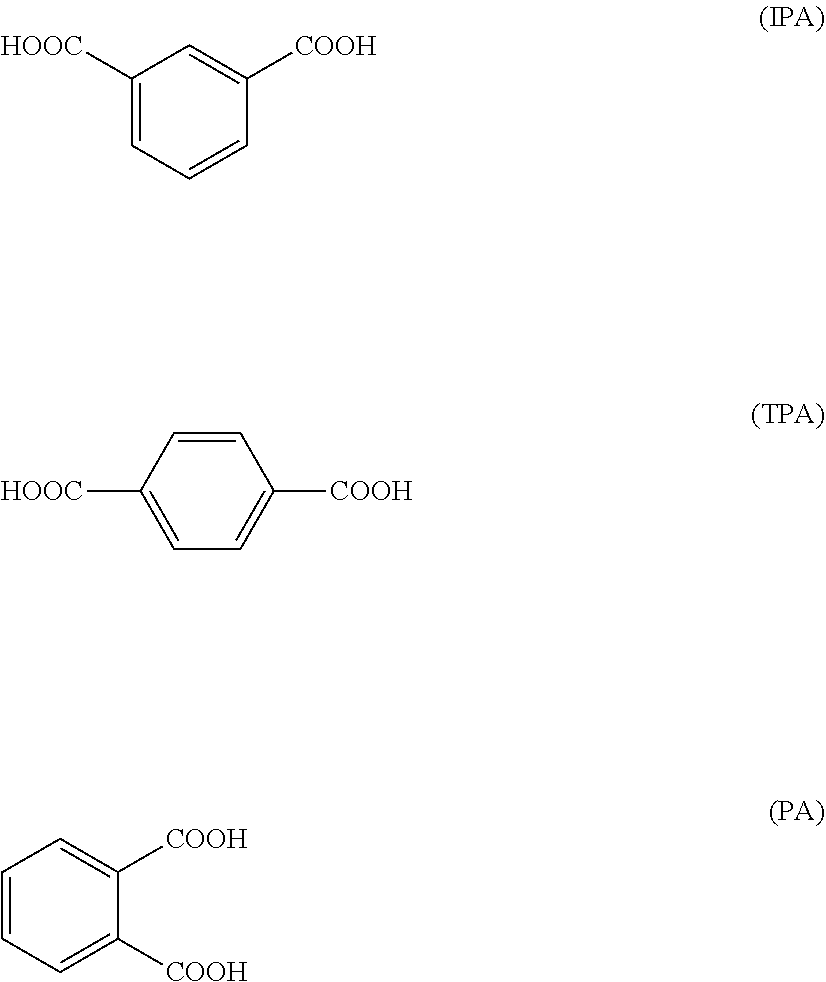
C1([HOOC])=CC=CC([COOH])=C1.C1=CC([HOOC])=CC=C1[COOH].C1=CC=C([COOH])C([COOH])=C1
